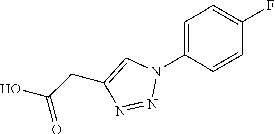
C1=C(N2C=C(CC(O)=O)N=N2)C=CC(F)=C1
